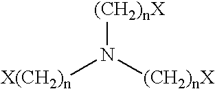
[(CH2)nX]N([(CH2)nX])[X(CH2)n]
